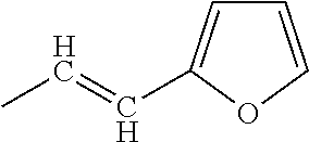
C1=COC(C=CC)=C1
